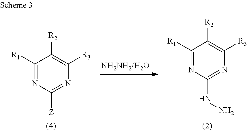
C1([R1])=NC([Z])=NC([R3])=C1[R2].C1([R1])=NC(NN)=NC([R3])=C1[R2]
